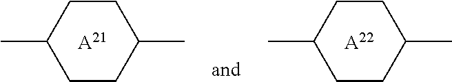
C1CC(C)CCC1C.[A21].C1CC(C)CCC1C.[A22]
